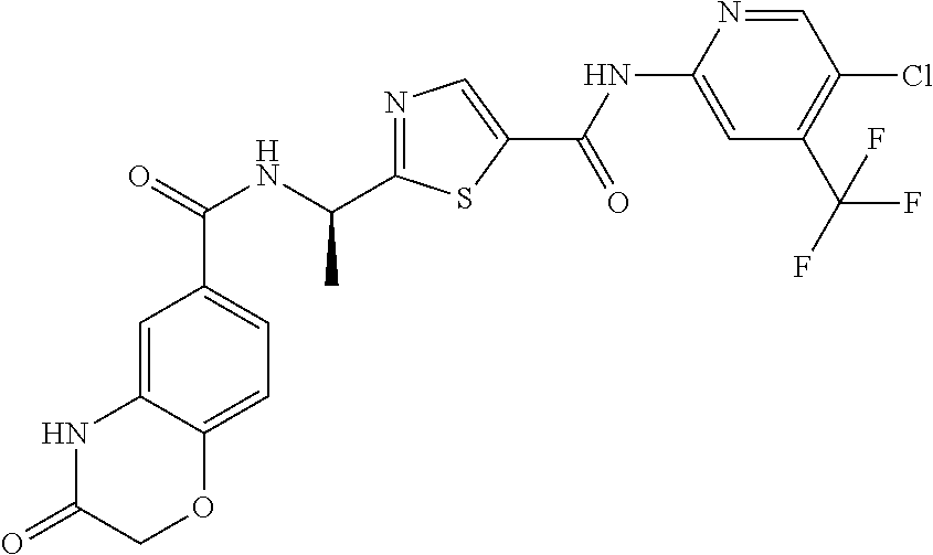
N1=C(C(NC(=O)C2=CC=C3C(=C2)NC(=O)CO3)C)SC(C(NC2=CC(C(F)(F)F)=C(Cl)C=N2)=O)=C1
